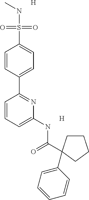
[H].[H].C1=CC(C2=NC(NC(=O)C3(C4=CC=CC=C4)CCCC3)=CC=C2)=CC=C1S(NC)(=O)=O
